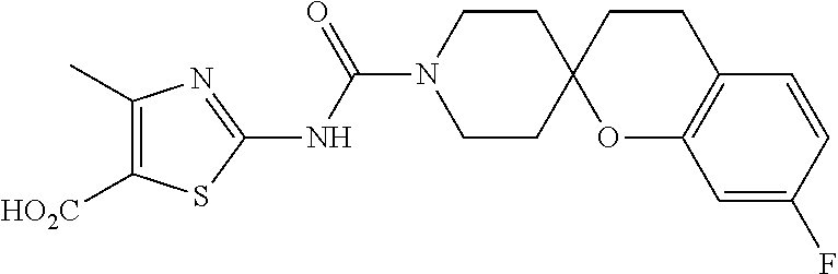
C1CN(C(NC2=NC(C)=C([HO2C])S2)=O)CCC12OC1=C(CC2)C=CC(F)=C1
